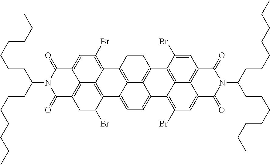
C1(=O)C2=C3C(=CC(Br)=C4C5=C6C(=CC=C7C6=C(C=C5)C5=C6C8=C(C=C5Br)C(=O)N(C(CCCCCCC)CCCCCCC)C(=O)C8=CC(Br)=C76)C(=C34)C(Br)=C2)C(=O)N1C(CCCCCCC)CCCCCCC
